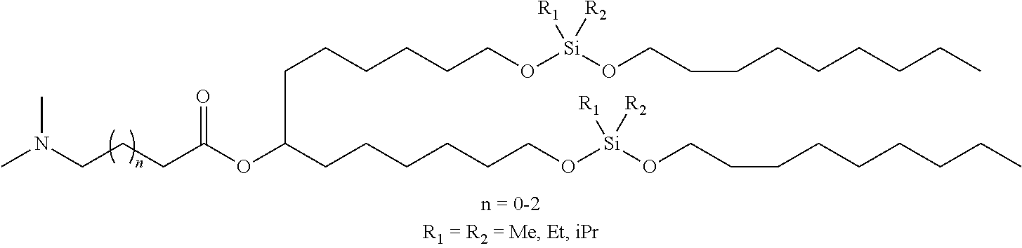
C(CCCO[Si](OCCCCCCCCC)([R1])[R2])CCC(CCCCCCO[Si](OCCCCCCCCC)([R1])[R2])OC(CCCN(C)C)=O
